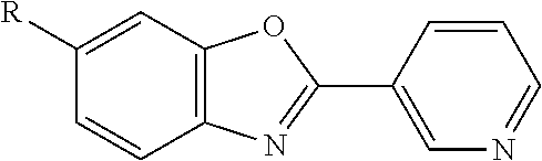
C1=CC2=C(C=C1[R])OC(C1=CN=CC=C1)=N2
